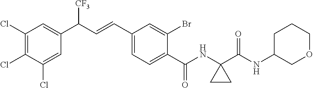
C1(Cl)=C(Cl)C(Cl)=CC(C(C=CC2=CC=C(C(NC3(C(NC4COCCC4)=O)CC3)=O)C(Br)=C2)[CF3])=C1
